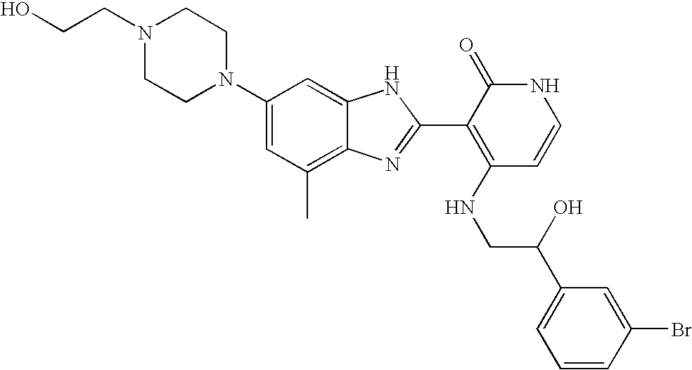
C1(C)=C2C(=CC(N3CCN(CCO)CC3)=C1)NC(C1=C(NCC(C3=CC=CC(Br)=C3)O)C=CNC1=O)=N2
